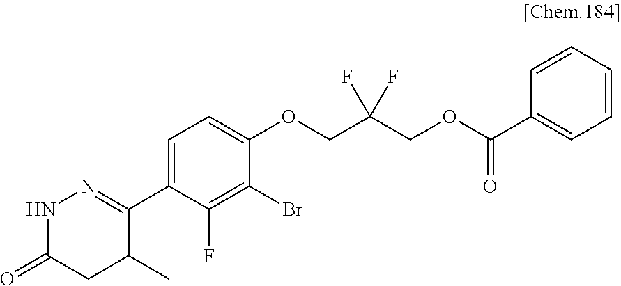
C1(C2=NNC(=O)CC2C)=CC=C(OCC(COC(C2=CC=CC=C2)=O)(F)F)C(Br)=C1F
